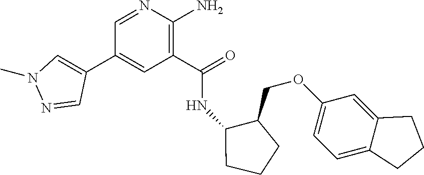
C1(C(=O)NC2C(COC3=CC=C4C(=C3)CCC4)CCC2)=C(N)N=CC(C2=CN(C)N=C2)=C1
